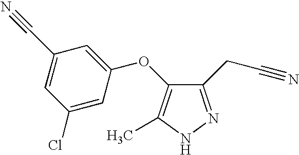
C1(Cl)=CC(OC2=C(C)NN=C2CC#N)=CC(C#N)=C1
